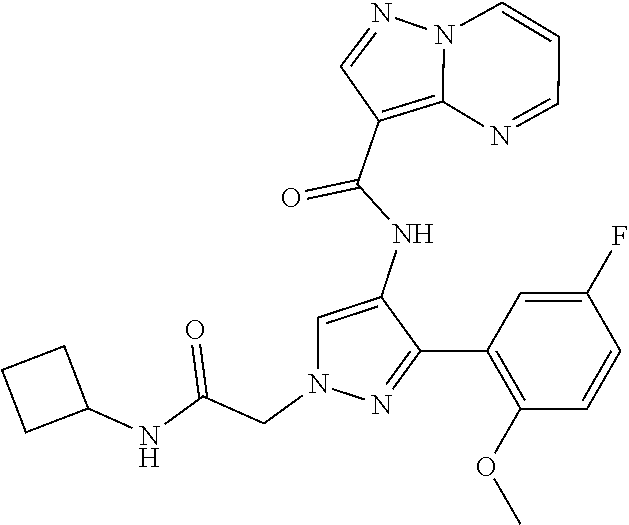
N12C(=C(C(NC3=CN(CC(NC4CCC4)=O)N=C3C3=C(OC)C=CC(F)=C3)=O)C=N1)N=CC=C2
